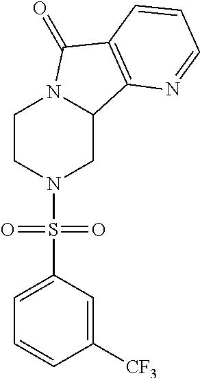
C1CN(S(C2=CC=CC([CF3])=C2)(=O)=O)CC2N1C(=O)C1=C2N=CC=C1
